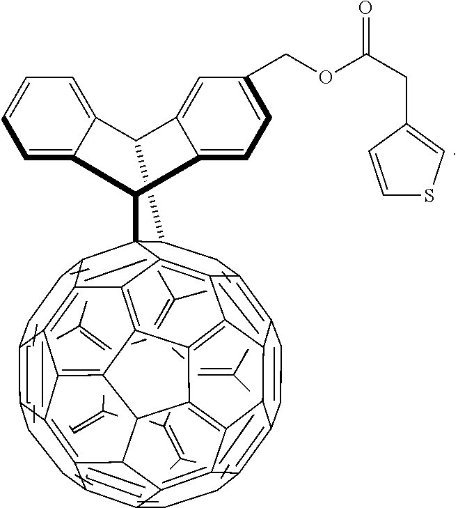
C12C3C4=CC=CCC4C(C14C1CCC5C6=C1C1=C7C8=C6C6=C9C%10C8C8=C%11C%12C%13C(=C78)C(=C41)C(=C%13C=CC%12=C1CCC(C9CCC56)C%10=C%111)C2)C1C3=CC(COC(=O)CC2=CSC=C2)CC1
